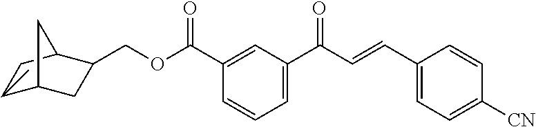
C1(C)C2CC(COC(C3=CC(C(C=CC4=CC=C([CN])C=C4)=O)=CC=C3)=O)C(C1)C2
